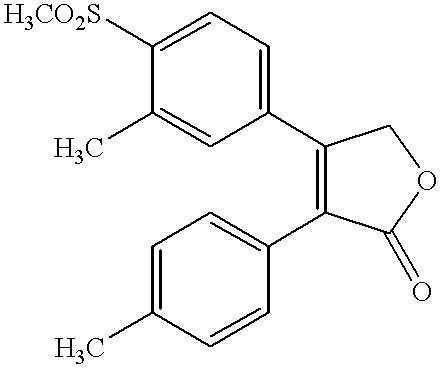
C1=C(C)C([H3CO2S])=CC=C1C1=C(C2=CC=C(C)C=C2)C(=O)OC1
